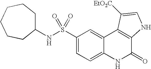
N(S(C1=CC=C2C(=C1)C1=C(C(=O)N2)NC=C1[EtO2C])(=O)=O)C1CCCCCC1
